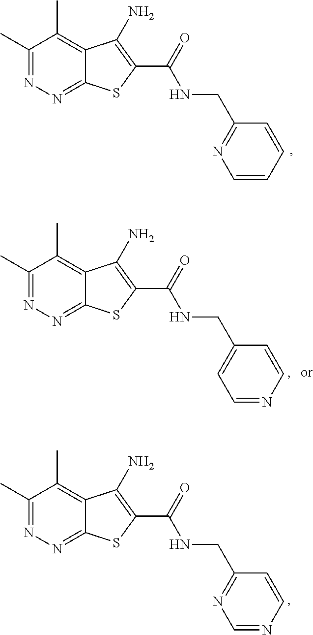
C1(C)=NN=C2C(=C1C)C(N)=C(C(=O)NCC1=NC=CC=C1)S2.C1(C)=NN=C2C(=C1C)C(N)=C(C(=O)NCC1=NC=NC=C1)S2.C1(C)=NN=C2C(=C1C)C(N)=C(C(=O)NCC1=CC=NC=C1)S2
